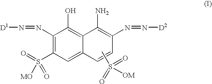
C1(N=N[D1])=C(S(=O)([MO])=O)C=C2C(=C1O)C(N)=C(N=N[D2])C=C2.CS(=O)(=O)[OM]
